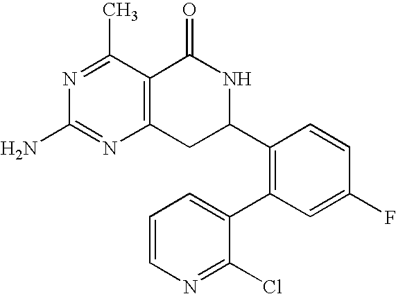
C12=C(C(C)=NC(N)=N1)C(=O)NC(C1=C(C3=CC=CN=C3Cl)C=C(F)C=C1)C2
